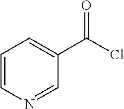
C1=CN=CC(C(Cl)=O)=C1
